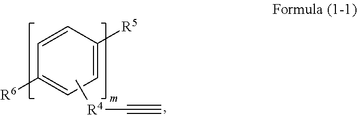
C1=CC([R5])=CC=C1[R6].C[R4]C#C
